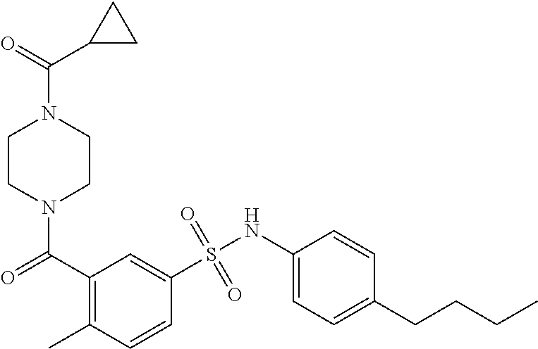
N1(C(=O)C2=C(C)C=CC(S(NC3=CC=C(CCCC)C=C3)(=O)=O)=C2)CCN(C(=O)C2CC2)CC1
